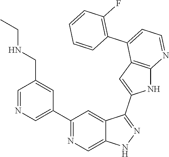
C1(C2=CN=CC(CNCC)=C2)=NC=C2C(=C1)C(C1=CC3=C(N1)N=CC=C3C1=C(F)C=CC=C1)=NN2
